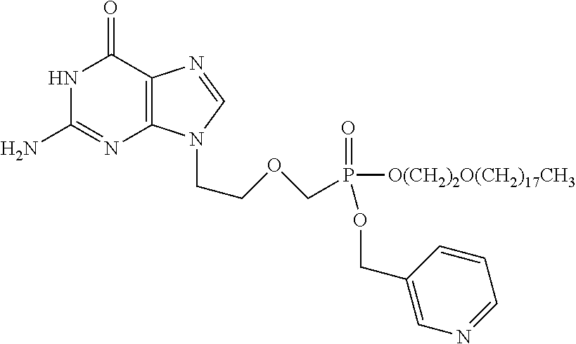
C1(N)=NC2=C(C(=O)N1)N=CN2CCOCP(=O)([O(CH2)2O(CH2)17CH3])OCC1=CN=CC=C1
